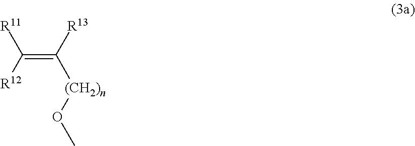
C(=C([R13])[(CH2)n]OC)([R12])[R11]
